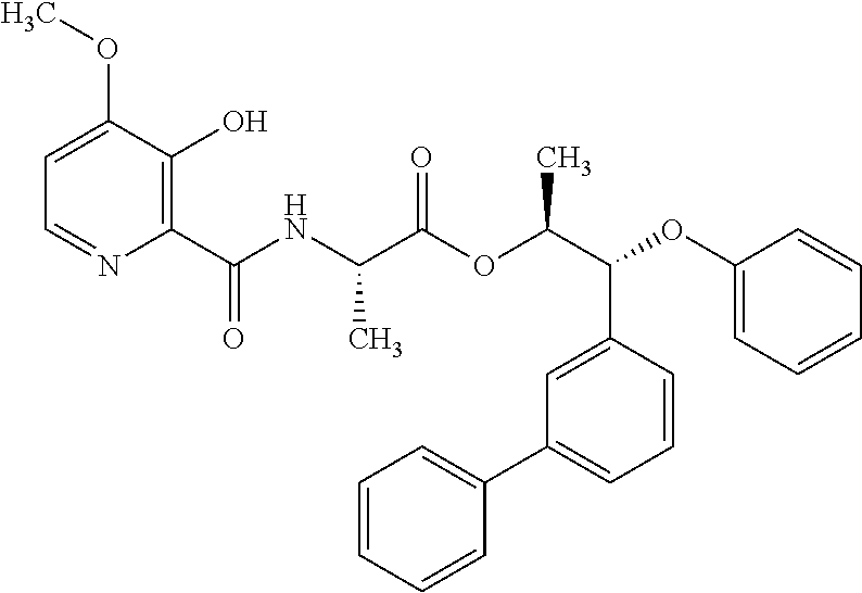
N(C(C(OC(C(C1=CC(C2=CC=CC=C2)=CC=C1)OC1=CC=CC=C1)C)=O)C)C(C1=C(O)C(OC)=CC=N1)=O
